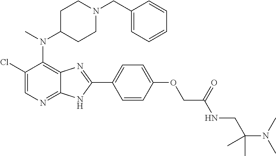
C1(Cl)=CN=C2C(=C1N(C1CCN(CC3=CC=CC=C3)CC1)C)N=C(C1=CC=C(OCC(NCC(N(C)C)(C)C)=O)C=C1)N2
